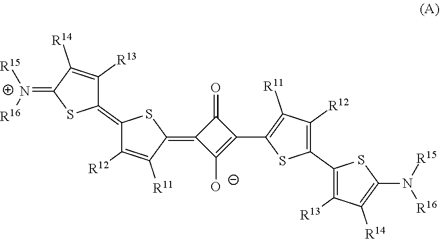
C1(=C2C([R13])=C([R14])C(=[N+]([R15])[R16])S2)C([R12])=C([R11])C(=C2C([O-])=C(C3=C([R11])C([R12])=C(C4=C([R13])C([R14])=C(N([R15])[R16])S4)S3)C2=O)S1
